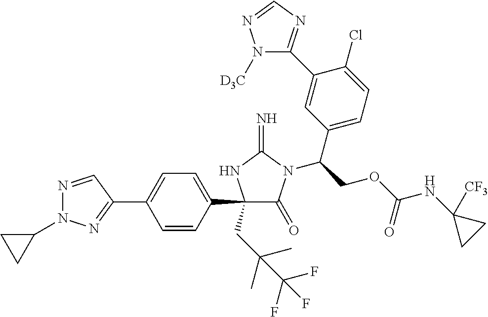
C1(C2=CC=C(C3(CC(C)(C)C(F)(F)F)C(=O)N(C(COC(NC4([CF3])CC4)=O)C4=CC=C(Cl)C(C5=NC=NN5[D3C])=C4)C(=N)N3)C=C2)=NN(C2CC2)N=C1
